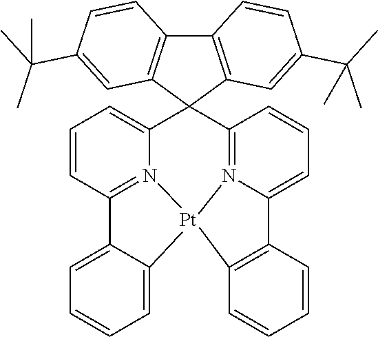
C1=CC2=N3C(=C1)C1(C4=N5C(=CC=C4)C4=C([Pt]35C3=CC=CC=C23)C=CC=C4)C2=C(C3=C1C=C(C(C)(C)C)C=C3)C=CC(C(C)(C)C)=C2
